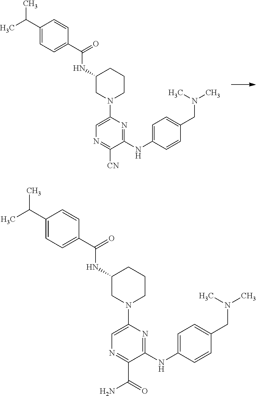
C1(C(C)C)=CC=C(C(NC2CN(C3=CN=C([CN])C(NC4=CC=C(CN(C)C)C=C4)=N3)CCC2)=O)C=C1.C1(C(C)C)=CC=C(C(NC2CN(C3=CN=C(C(=O)N)C(NC4=CC=C(CN(C)C)C=C4)=N3)CCC2)=O)C=C1
